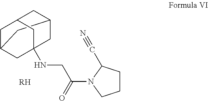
C12CC3CC(CC(NCC(N4CCCC4C#N)=O)(C3)C1)C2.[RH]
